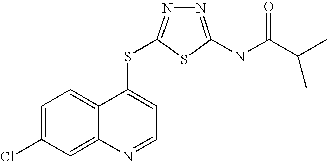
C1=C(Cl)C=C2C(=C1)C(SC1=NN=C(NC(=O)C(C)C)S1)=CC=N2
